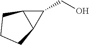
C1(CO)C2C1CCC2
